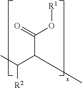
C(C(C(=O)O[R1])C)(C)[R2]
